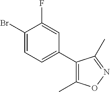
C1(Br)=CC=C(C2=C(C)ON=C2C)C=C1F
